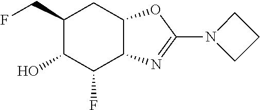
C1(CF)C(O)C(F)C2C(C1)OC(N1CCC1)=N2
